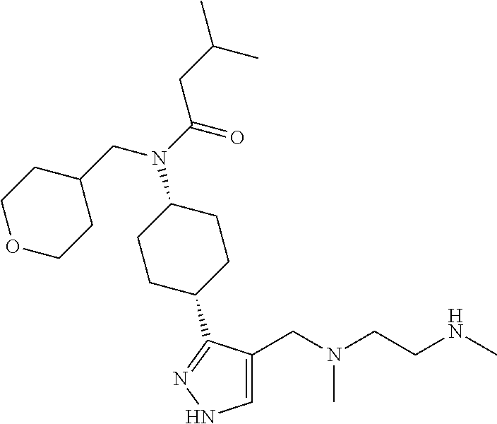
C1=C(CN(CCNC)C)C(C2CCC(N(C(=O)CC(C)C)CC3CCOCC3)CC2)=NN1
